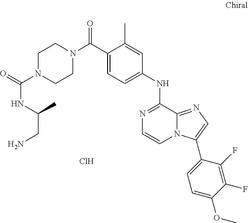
C(C1=CC=C(NC2=NC=CN3C2=NC=C3C2=CC=C(OC)C(F)=C2F)C=C1C)(=O)N1CCN(C(=O)NC(CN)C)CC1.Cl
